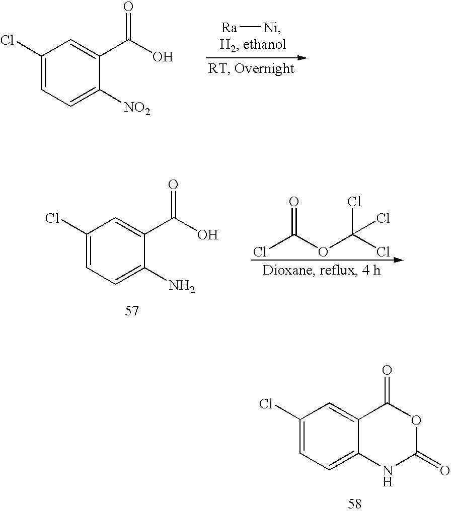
C1(Cl)=CC=C([NO2])C(C(O)=O)=C1.[Ra][Ni].O=C(OC(Cl)(Cl)Cl)Cl.C1(Cl)=CC=C(N)C(C(O)=O)=C1.C1(Cl)=CC=C2C(=C1)C(=O)OC(=O)N2
